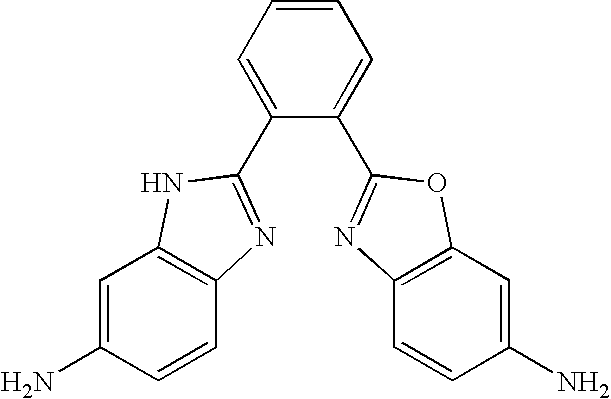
C1=CC=C(C2=NC3=C(C=C(N)C=C3)N2)C(C2=NC3=C(C=C(N)C=C3)O2)=C1
